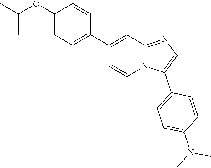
C1(OC(C)C)=CC=C(C2=CC3=NC=C(C4=CC=C(N(C)C)C=C4)N3C=C2)C=C1
